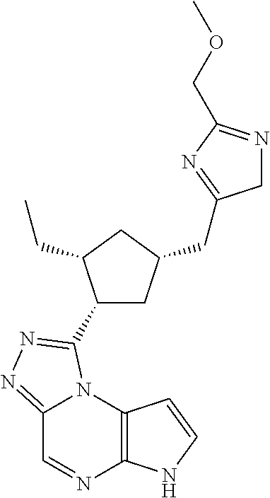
C12=C(N3C(=NN=C3C3CC(CC4=NC(COC)=NC4)CC3CC)C=N1)C=CN2
